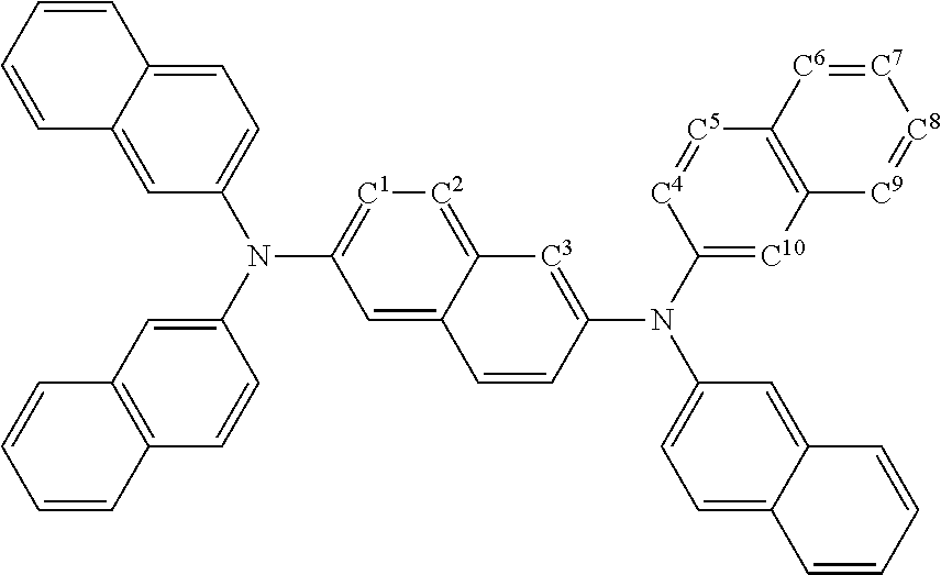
C1=C2C(=[C2][C1]=C1N(C1=CC3=C(C=C1)C=CC=C3)C1=CC=C3C(=C1)C=CC=C3)[C3]=C(N(C1=[C10]C3=C([C5]=[C4]1)[C6]=[C7][C8]=[C9]3)C1=CC=C3C(=C1)C=CC=C3)C=C2
